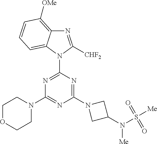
N1=C([CHF2])N(C2=NC(N3CCOCC3)=NC(N3CC(N(S([Me])(=O)=O)[Me])C3)=N2)C2=CC=CC([OMe])=C12
